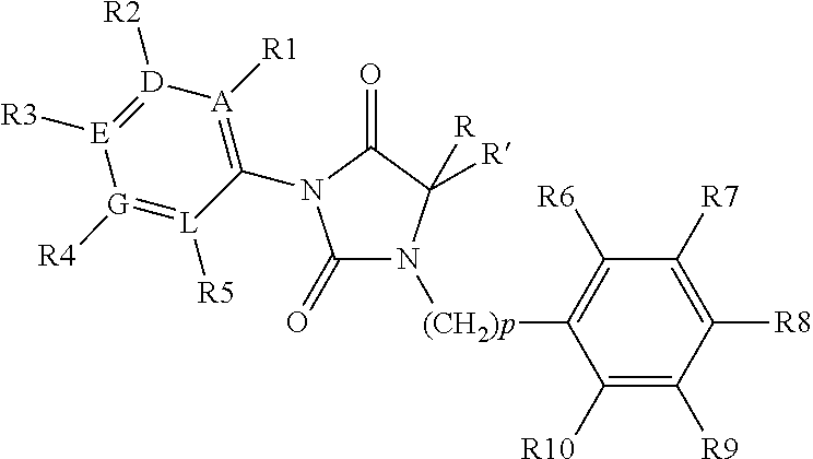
C1(=O)N(C2=[A]([R1])[D]([R2])=[E]([R3])[G]([R4])=[L]2[R5])C(=O)C([R])([R])N1[(CH2)p]C1=C([R6])C([R7])=C([R8])C([R9])=C1[R10]
